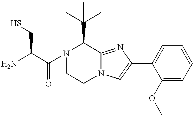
NC(C(N1CCN2C(=NC(C3=CC=CC=C3OC)=C2)C1C(C)(C)C)=O)CS
